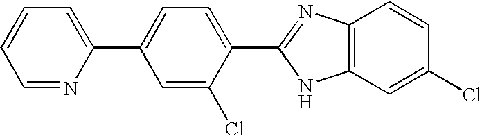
C1=NC(C2=CC=C(C3=NC4=C(N3)C=C(Cl)C=C4)C(Cl)=C2)=CC=C1
